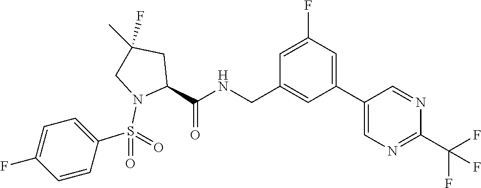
C1=C(F)C=C(C2=CN=C(C(F)(F)F)N=C2)C=C1CNC(C1N(S(C2=CC=C(F)C=C2)(=O)=O)CC(F)(C)C1)=O
